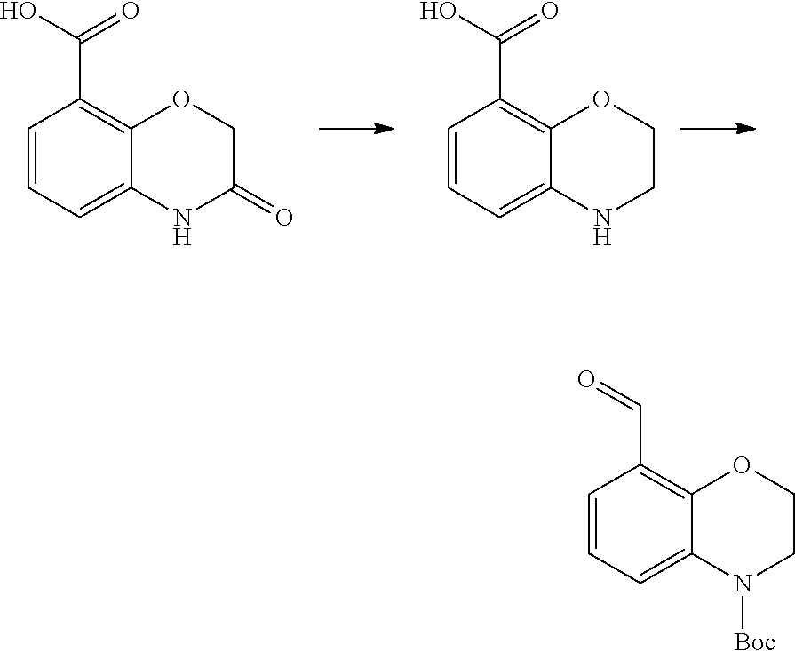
C1=CC=C2C(=C1C(O)=O)OCC(=O)N2.C1=CC=C2C(=C1C(O)=O)OCCN2.C1=CC=C2C(=C1C=O)OCCN2[Boc]
